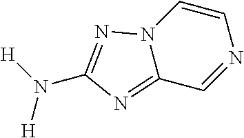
C1=CN2C(=NC(N([H])[H])=N2)C=N1
